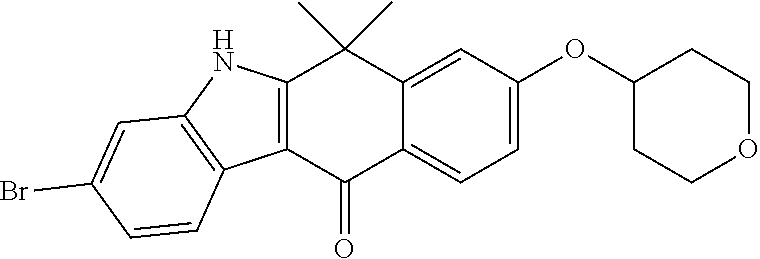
C12=CC(OC3CCOCC3)=CC=C1C(=O)C1=C(C2(C)C)NC2=C1C=CC(Br)=C2
